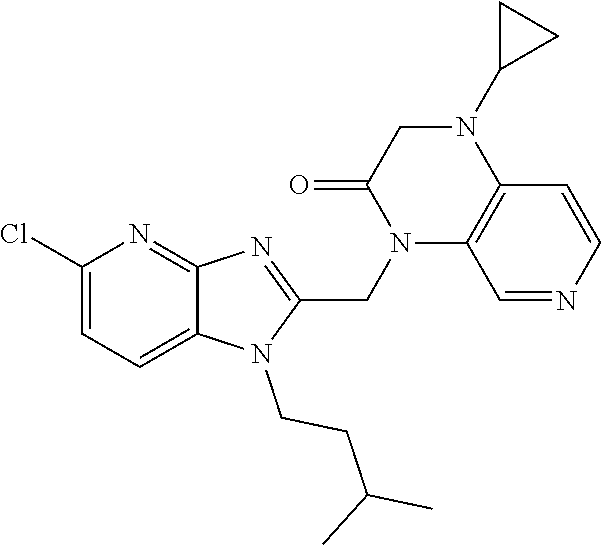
C1(Cl)=CC=C2C(=N1)N=C(CN1C3=C(N(C4CC4)CC1=O)C=CN=C3)N2CCC(C)C
